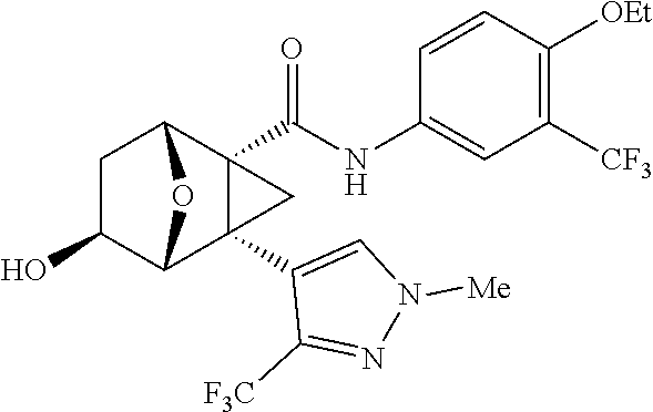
C1(O)C2C3(C4=CN([Me])N=C4[F3C])C(C(NC4=CC([CF3])=C([OEt])C=C4)=O)(C(C1)O2)C3
